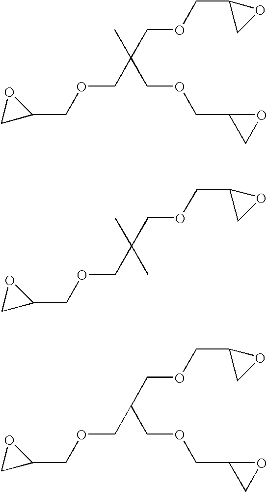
C1C(COCC(COCC2CO2)(COCC2OC2)C)O1.C1C(COCC(COCC2CO2)(C)C)O1.C1C(COCC(COCC2CO2)COCC2OC2)O1
